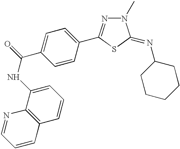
C1=CC(C2=NN(C)C(=NC3CCCCC3)S2)=CC=C1C(NC1=CC=CC2=C1N=CC=C2)=O
